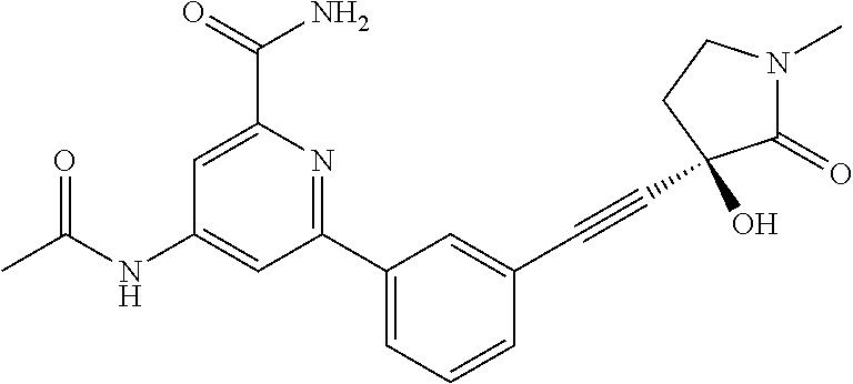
C1(NC(=O)C)=CC(C2=CC=CC(C#CC3(O)C(=O)N(C)CC3)=C2)=NC(C(=O)N)=C1
